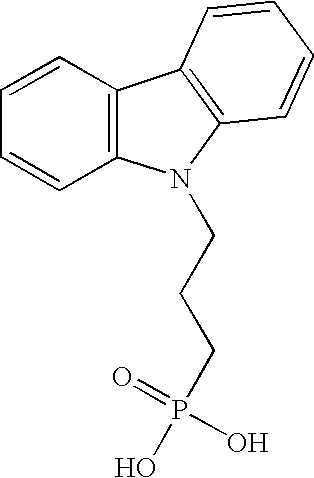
C1=CC2=C(C=C1)N(CCCP(O)(=O)O)C1=C2C=CC=C1
